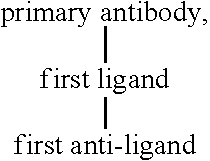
[primary antibody][first ligand][first anti-ligand]
